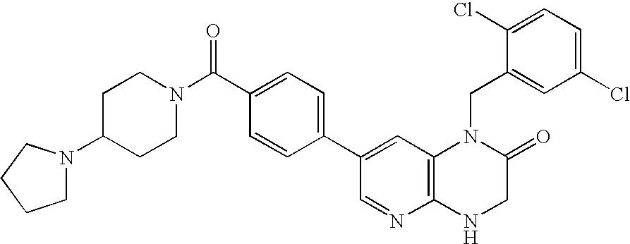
C12=C(NCC(=O)N1CC1=CC(Cl)=CC=C1Cl)N=CC(C1=CC=C(C(N3CCC(N4CCCC4)CC3)=O)C=C1)=C2
